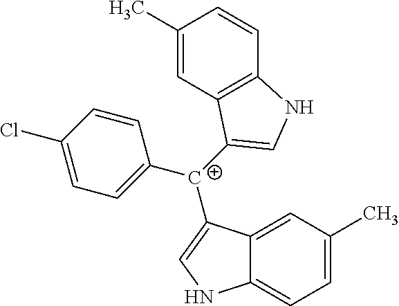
C1([C+](C2=CNC3=CC=C(C)C=C32)C2=CNC3=C2C=C(C)C=C3)=CC=C(Cl)C=C1
